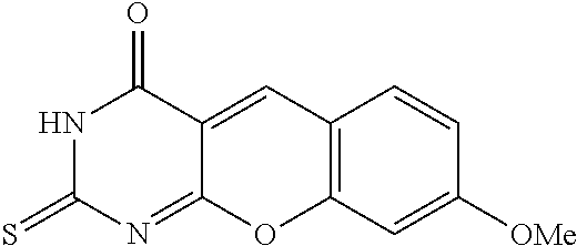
N1C(=S)N=C2C(=CC3=C(O2)C=C([OMe])C=C3)C1=O
